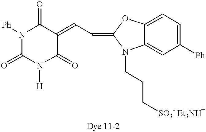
C1(=O)N([H])C(=O)C(=CC=C2OC3=CC=C([Ph])C=C3N2CCC[SO3- Et3NH+])C(=O)N1[Ph]
